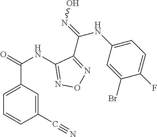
C1(NC(=O)C2=CC=CC(C#N)=C2)=NON=C1C(=NO)NC1=CC=C(F)C(Br)=C1
